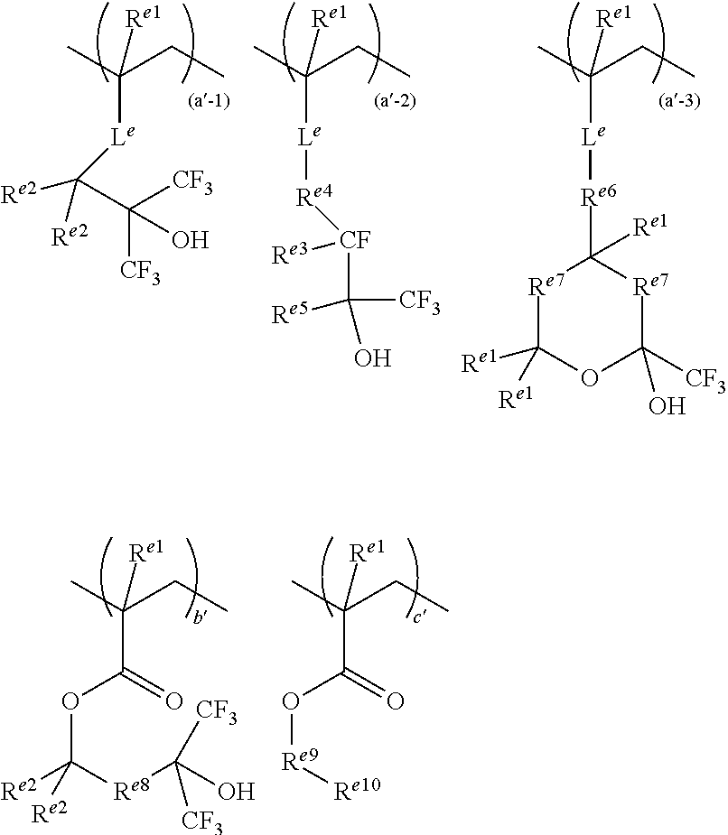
CC(CC)([Le]C([Re2])([Re2])C([CF3])([CF3])O)[Re1].CC(CC)([Le][Re4][CF](C([CF3])([Re5])O)[Re3])[Re1].CC(CC)([Le][Re6]C1([Re1])[Re7]C(O)([CF3])OC([Re1])([Re1])[Re7]1)[Re1].CC(CC)(C(=O)OC([Re2])([Re8]C(O)([CF3])[CF3])[Re2])[Re1].CC(CC)(C(=O)O[Re9][Re10])[Re1]
